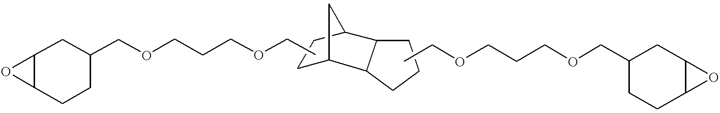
C1CCC2C3CCC(C12)C3.O1C2C1CC(COCCCOCC)CC2.CCOCCCOCC1CCC2C(C1)O2
